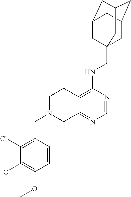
C12=C(NCC34CC5CC(CC(C3)C5)C4)N=CN=C1CN(CC1=C(Cl)C(OC)=C(OC)C=C1)CC2
